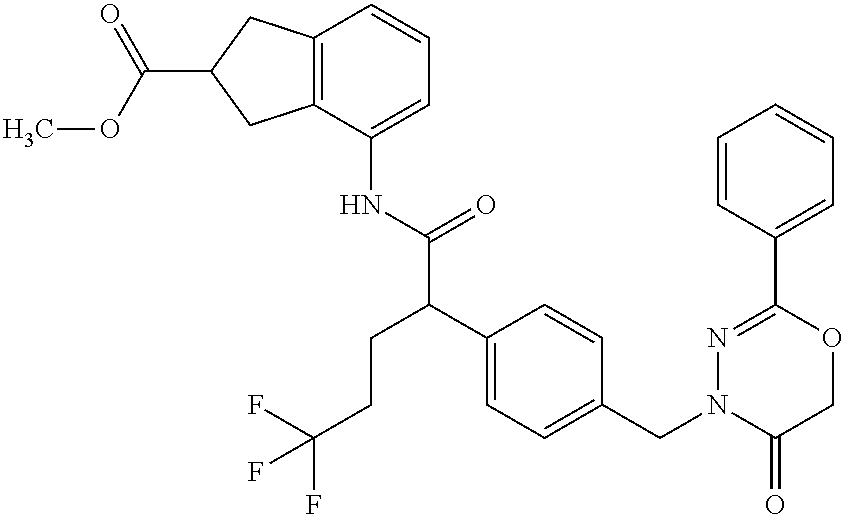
N(C(C(C1=CC=C(CN2C(=O)COC(C3=CC=CC=C3)=N2)C=C1)CCC(F)(F)F)=O)C1=CC=CC2=C1CC(C(OC)=O)C2
